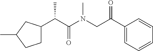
C1C(C(C(N(CC(C2=CC=CC=C2)=O)C)=O)C)CC(C)C1
